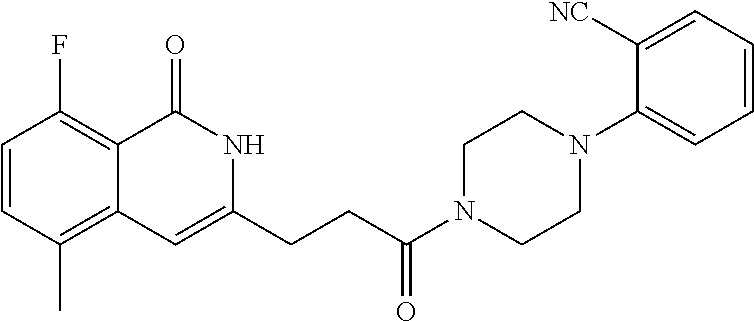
C1=CC(C)=C2C(=C1F)C(=O)NC(CCC(N1CCN(C3=CC=CC=C3[NC])CC1)=O)=C2
